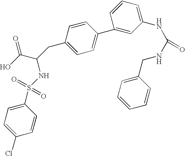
C1=C(Cl)C=CC(S(NC(C(O)=O)CC2=CC=C(C3=CC(NC(NCC4=CC=CC=C4)=O)=CC=C3)C=C2)(=O)=O)=C1
